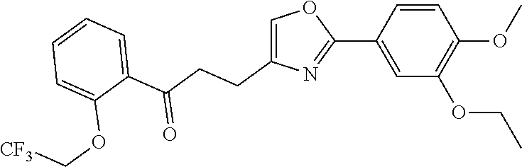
C1(C2=CC(OCC)=C(OC)C=C2)=NC(CCC(C2=CC=CC=C2OC[CF3])=O)=CO1
